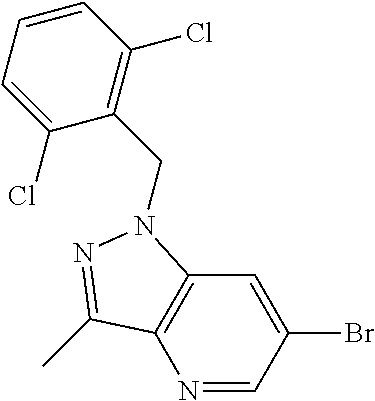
N1=CC(Br)=CC2=C1C(C)=NN2CC1=C(Cl)C=CC=C1Cl
